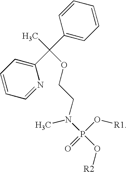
C1=CC(C(OCCN(P(O[R2])(=O)O[R1])C)(C)C2=CC=CC=N2)=CC=C1
